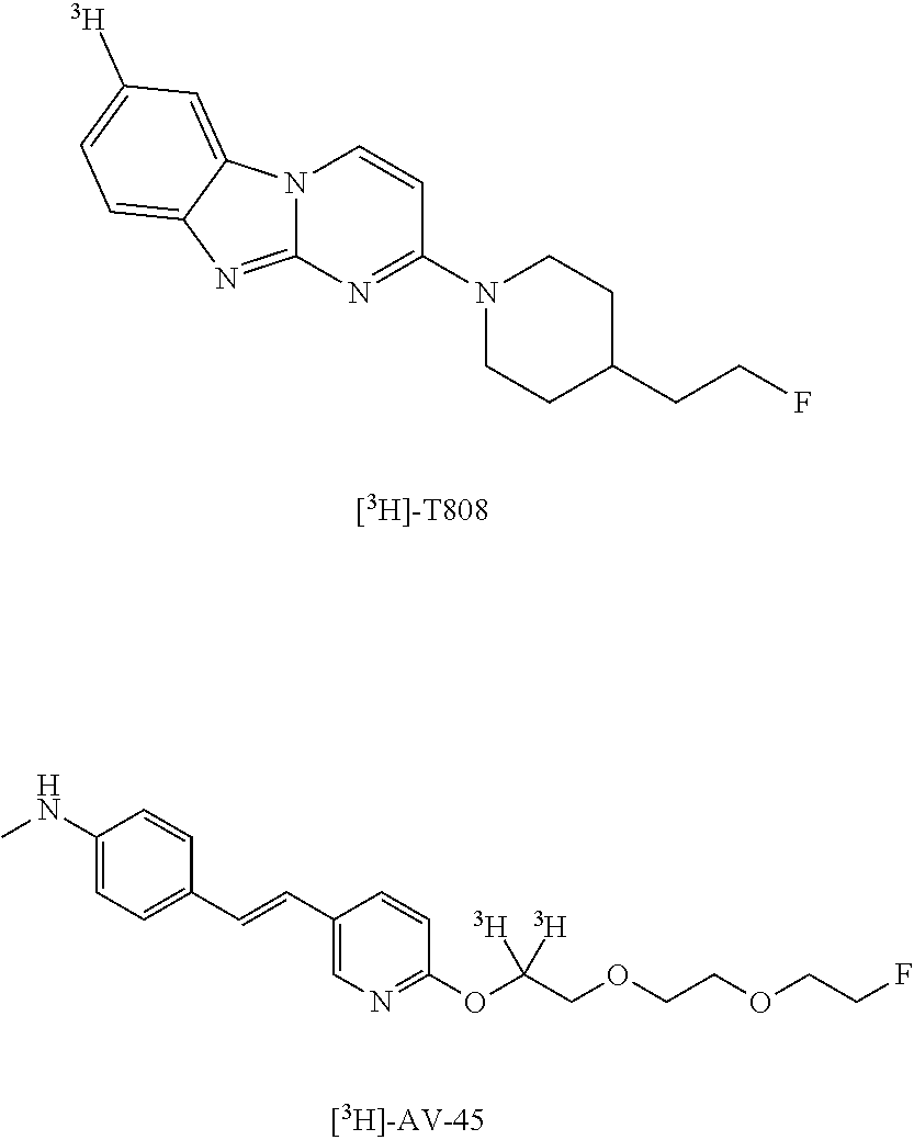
N1(C2=NC3=NC4=CC=C([T])C=C4N3C=C2)CCC(CCF)CC1.O(C1=NC=C(C=CC2=CC=C(NC)C=C2)C=C1)C(COCCOCCF)([T])[T]
